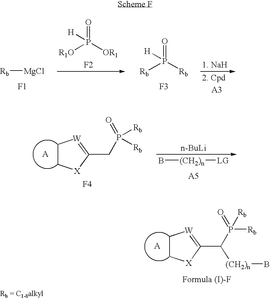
[Rb][MgCl].[R1O]P([OR1])(=O)[H].[F2].[Rb]P([Rb])(=O)[H].[F3].[F1].C1C[X]C(CP([Rb])(=O)[Rb])=[W]1.[n-BuLi].B[(CH2)n][LG].[F4].C1C[X]C(C(P([Rb])(=O)[Rb])[(CH2)n]B)=[W]1
